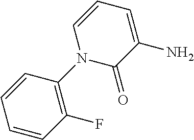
C1=CC(F)=C(N2C(=O)C(N)=CC=C2)C=C1
